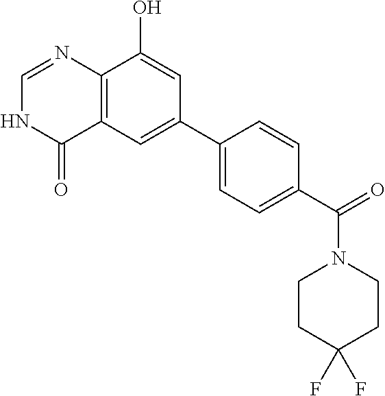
C12=C(C=C(C3=CC=C(C(=O)N4CCC(F)(F)CC4)C=C3)C=C1O)C(=O)NC=N2
